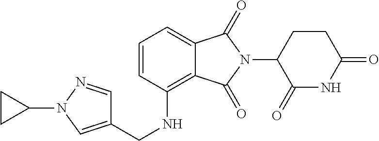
C1(N2N=CC(CNC3=C4C(=CC=C3)C(=O)N(C3C(=O)NC(=O)CC3)C4=O)=C2)CC1
